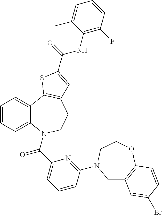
C1=CC=C2C(=C1)C1=C(CCN2C(C2=CC=CC(N3CC4=C(OCC3)C=CC(Br)=C4)=N2)=O)C=C(C(NC2=C(F)C=CC=C2C)=O)S1
